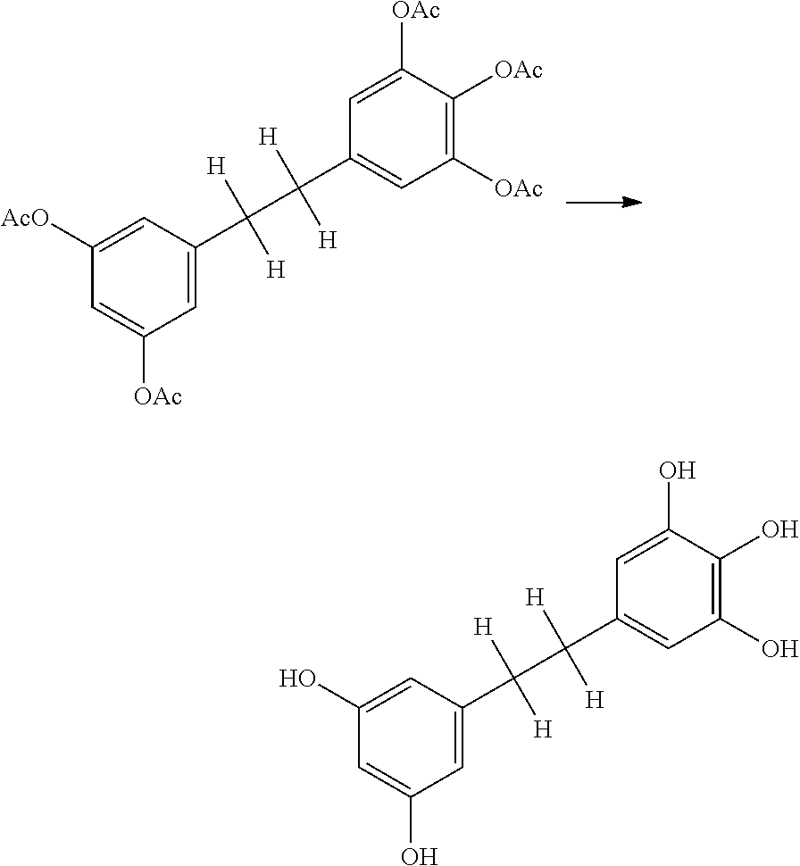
C1=C(C(C(C2=CC([OAc])=C([OAc])C([OAc])=C2)([H])[H])([H])[H])C=C([AcO])C=C1[OAc].C1=C(C(C(C2=CC(O)=C(O)C(O)=C2)([H])[H])([H])[H])C=C(O)C=C1O
